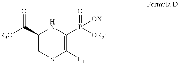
C1(C([R3O])=O)CSC([R1])=C(P([OR2])(=O)[OX])N1
